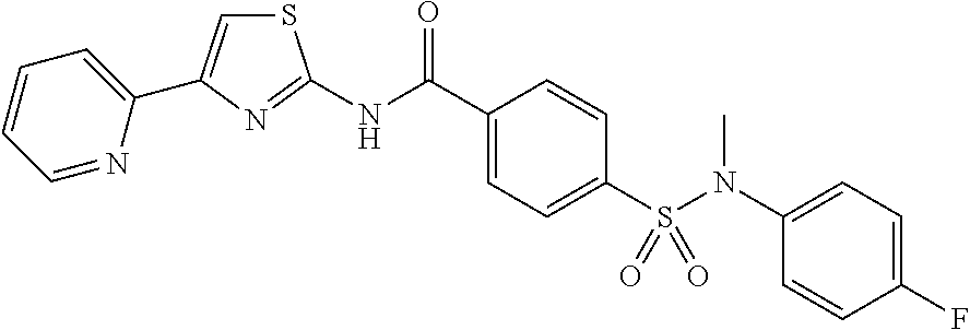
C1=NC(C2=CSC(NC(C3=CC=C(S(N(C4=CC=C(F)C=C4)C)(=O)=O)C=C3)=O)=N2)=CC=C1
